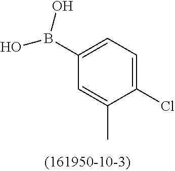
CC1=CC(B(O)O)=CC=C1Cl
